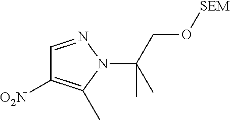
C1=NN(C(CO[SEM])(C)C)C(C)=C1[O2N]
